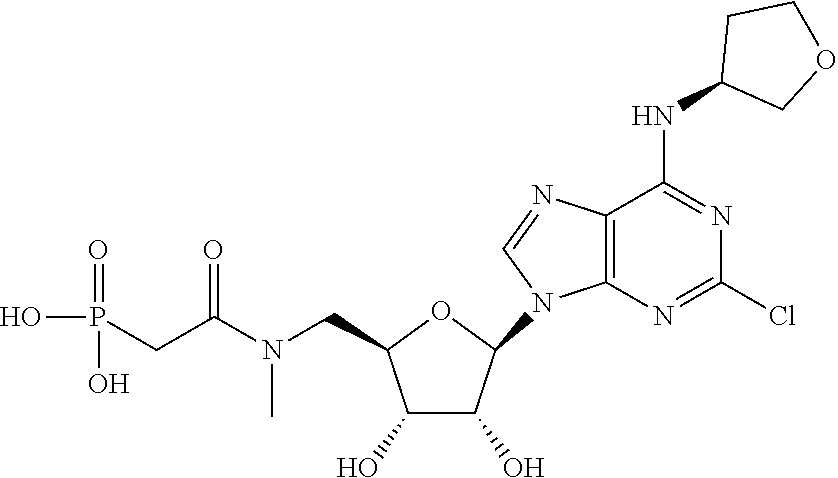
O1C(CN(C(CP(=O)(O)O)=O)C)C(O)C(O)C1N1C=NC2=C1N=C(Cl)N=C2NC1COCC1
